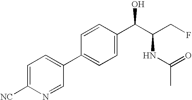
C1=CC(C(C(CF)NC(=O)C)O)=CC=C1C1=CC=C([NC])N=C1
